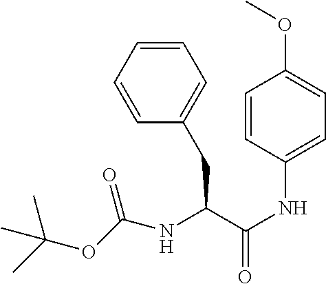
C(NC(C(NC1=CC=C(OC)C=C1)=O)CC1=CC=CC=C1)(OC(C)(C)C)=O
